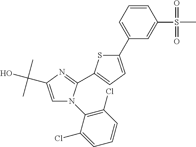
C1=C(C(C)(C)O)N=C(C2=CC=C(C3=CC=CC(S(=O)(=O)C)=C3)S2)N1C1=C(Cl)C=CC=C1Cl
